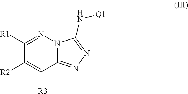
C1([R1])=NN2C(=NN=C2N[Q1])C([R3])=C1[R2]
